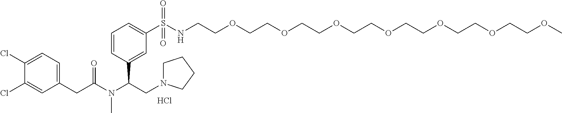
C1=CC(C(CN2CCCC2)N(C(CC2=CC=C(Cl)C(Cl)=C2)=O)C)=CC(S(NCCOCCOCCOCCOCCOCCOCCOC)(=O)=O)=C1.Cl
